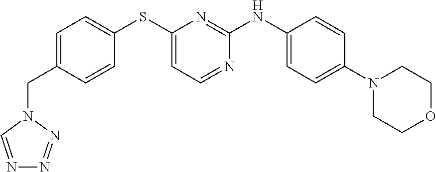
C1(CN2C=NN=N2)=CC=C(SC2=CC=NC(NC3=CC=C(N4CCOCC4)C=C3)=N2)C=C1
